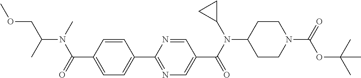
C1(C(=O)N(C(C)COC)C)=CC=C(C2=NC=C(C(N(C3CC3)C3CCN(C(=O)OC(C)(C)C)CC3)=O)C=N2)C=C1
